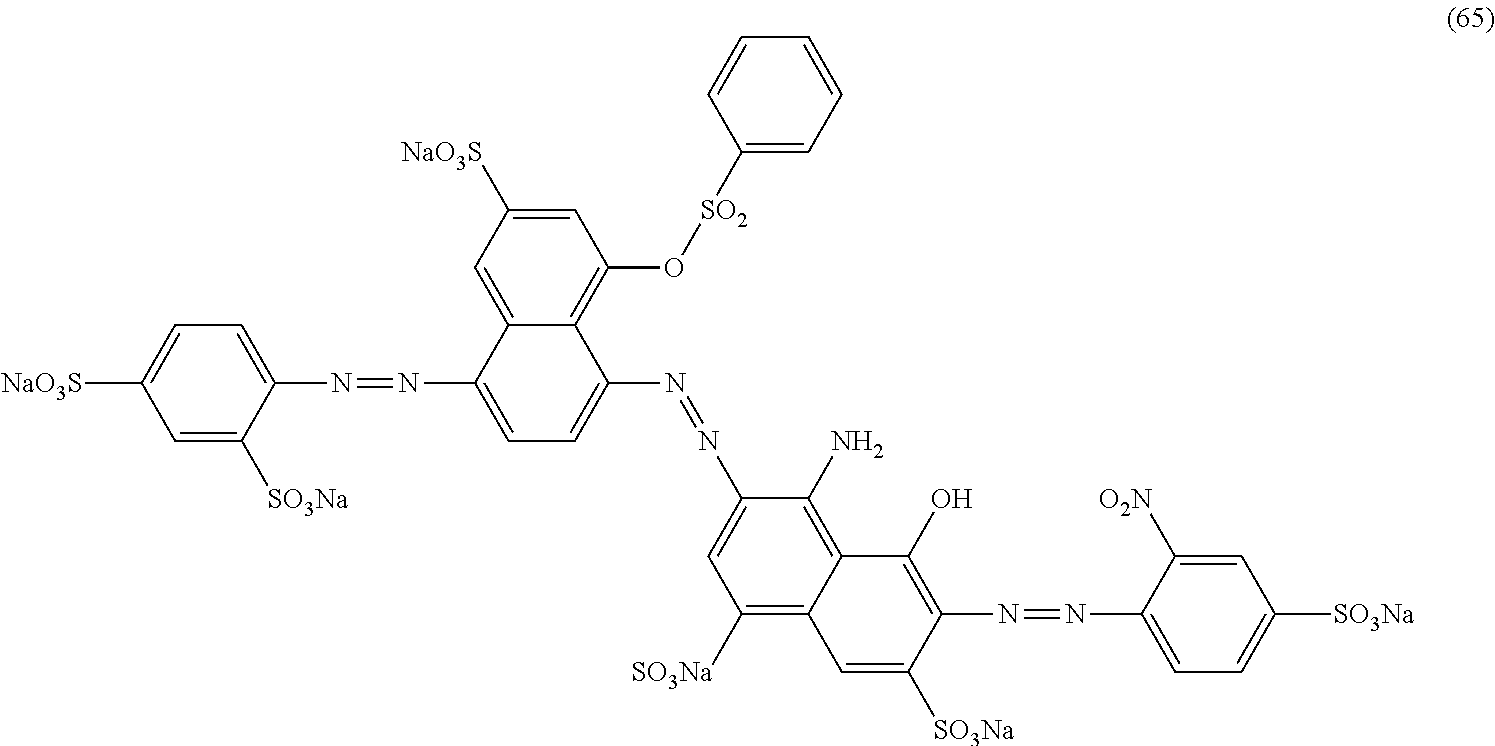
C1=C2C(=C(O[SO2]C3=CC=CC=C3)C=C1[NaO3S])C(N=NC1=CC([SO3Na])=C3C(=C1N)C(O)=C(N=NC1=CC=C([SO3Na])C=C1[O2N])C([SO3Na])=C3)=CC=C2N=NC1=CC=C([NaO3S])C=C1[SO3Na]
